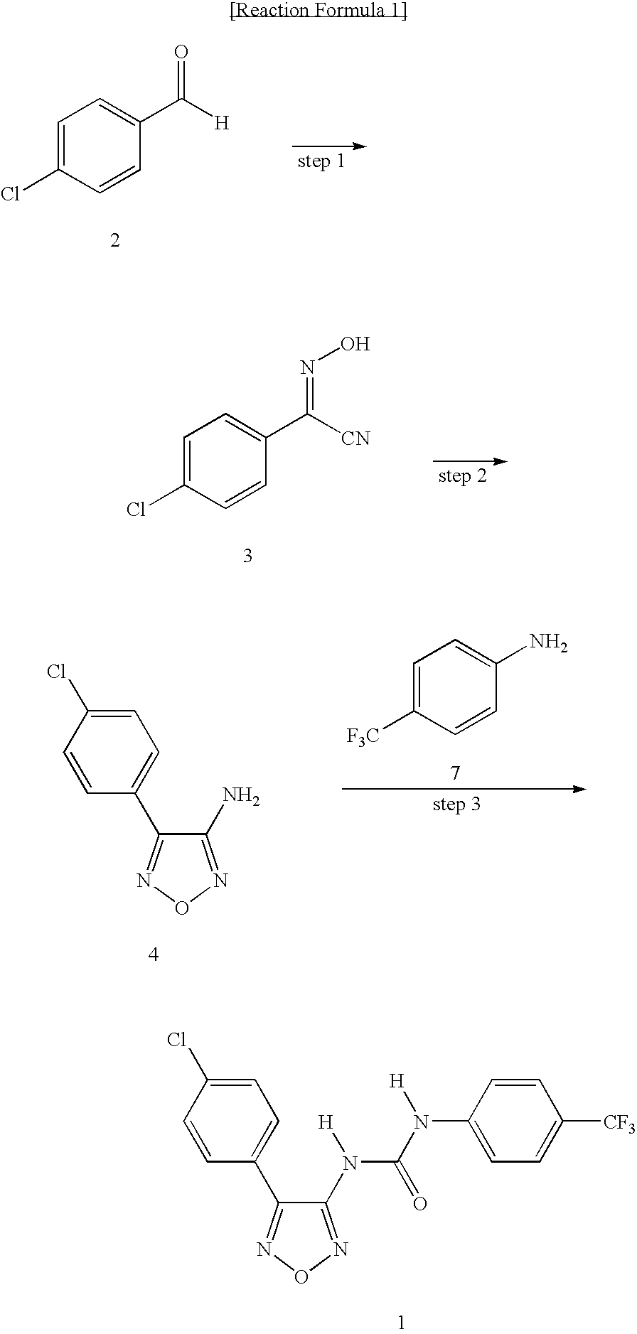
C1=C(Cl)C=CC(C([H])=O)=C1.C1=C(Cl)C=CC(C([CN])=NO)=C1.C1(N)=NON=C1C1=CC=C(Cl)C=C1.C1=C([F3C])C=CC(N)=C1.C1(N([H])C(N([H])C2=CC=C([CF3])C=C2)=O)=NON=C1C1=CC=C(Cl)C=C1
